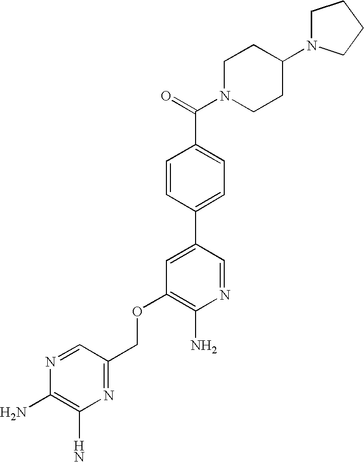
C(OC1=C(N)N=CC(C2=CC=C(C(=O)N3CCC(N4CCCC4)CC3)C=C2)=C1)C1=NC(N)=C(N)N=C1
